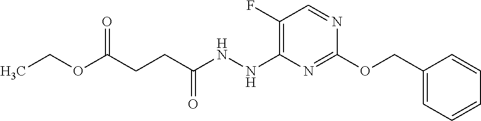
C1(OCC2=CC=CC=C2)=NC(NNC(CCC(OCC)=O)=O)=C(F)C=N1
